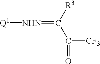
[Q1][NHN]=C(C([CF3])=O)[R3]
